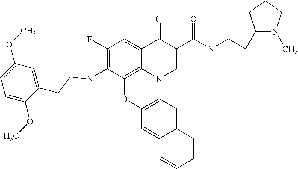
C1(F)=C(NCCC2=CC(OC)=CC=C2OC)C2=C3C(=C1)C(=O)C(C(NCCC1N(C)CCC1)=O)=CN3C1=C(O2)C=C2C(=C1)C=CC=C2
